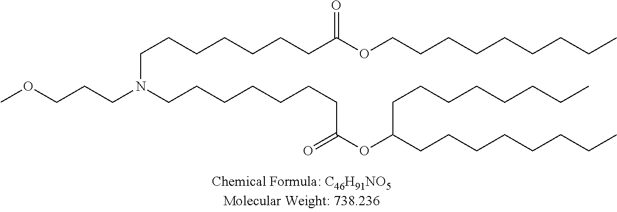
O(CCCN(CCCCCCCC(=O)OC(CCCCCCCC)CCCCCCCC)CCCCCCCC(OCCCCCCCCC)=O)C
